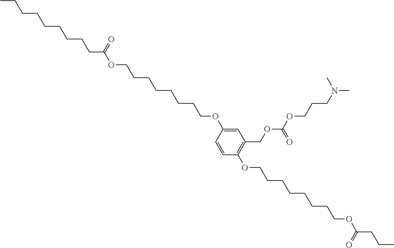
CCCCCCCCCC(OCCCCCCCCOC1=CC(COC(OCCCN(C)C)=O)=C(OCCCCCCCCOC(CCC)=O)C=C1)=O
